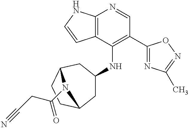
C12=C(C(NC3CC4CCC(C3)N4C(=O)CC#N)=C(C3=NC(C)=NO3)C=N1)C=CN2
